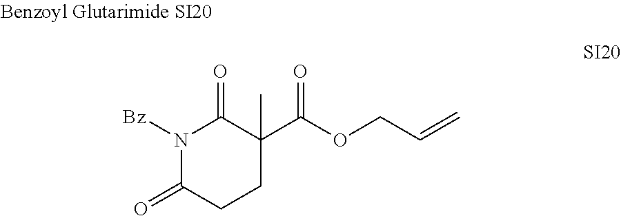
N1([Bz])C(=O)CCC(C(OCC=C)=O)(C)C1=O
